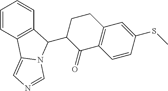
C1=CC2=C(C=C1)C(C1C(=O)C3=C(CC1)C=C(SC)C=C3)N1C2=CN=C1
